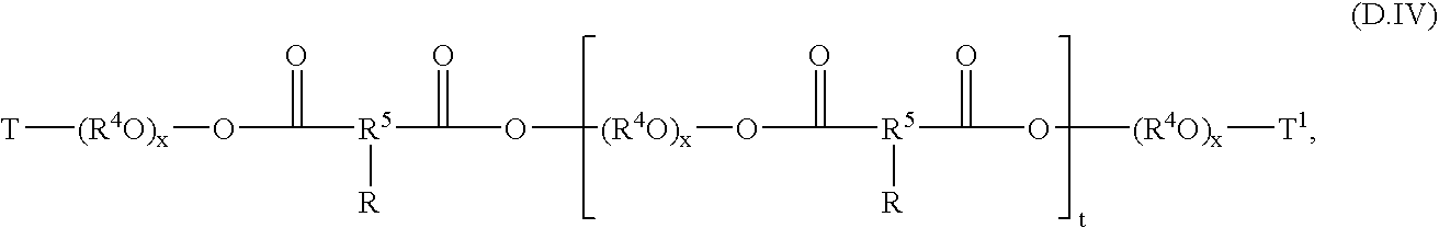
[T][(R4O)x]OC(=O)[R5]([R])C(=O)O[(R4O)x]OC(=O)[R5](C(=O)O[(R4O)x][T1])[R]
